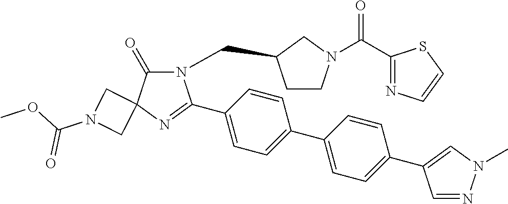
N1(CC2CCN(C(C3=NC=CS3)=O)C2)C(=O)C2(N=C1C1=CC=C(C3=CC=C(C4=CN(C)N=C4)C=C3)C=C1)CN(C(OC)=O)C2
